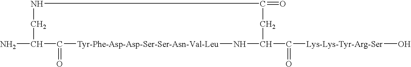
NC1C(=O)[Tyr-Phe-Asp-Asp-Ser-Ser-Asn-Val-Leu]NC(C([Lys-Lys-Tyr-Arg-Ser]O)=O)CC(=O)NC1
